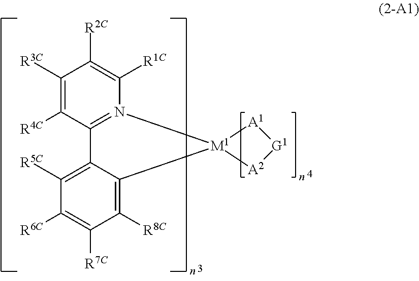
[A2]1[G1][A1][M1]12N1=C(C([R4C])=C([R3C])C([R2C])=C1[R1C])C1=C([R5C])C([R6C])=C([R7C])C([R8C])=C21
